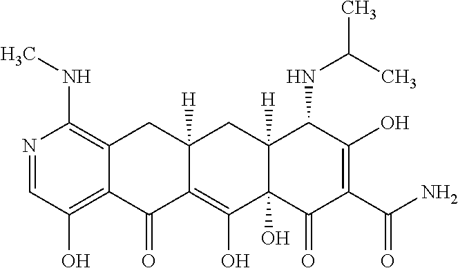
N1=CC(O)=C2C(=C1NC)CC1([H])CC3([H])C(NC(C)C)C(O)=C(C(=O)N)C(=O)C3(O)C(O)=C1C2=O
